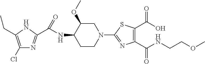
C1(Cl)=C(CC)NC(C(NC2C(OC)CN(C3=NC(C(NCCOC)=O)=C(C(O)=O)S3)CC2)=O)=N1
